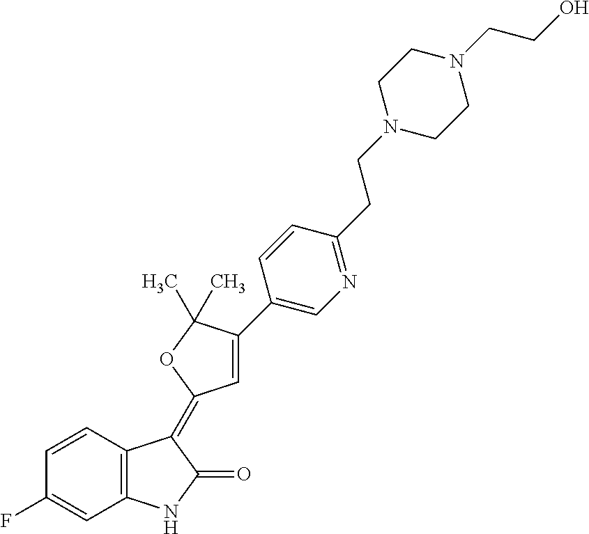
C1=CC2=C(C=C1F)NC(=O)C2=C1C=C(C2=CN=C(CCN3CCN(CCO)CC3)C=C2)C(C)(C)O1
